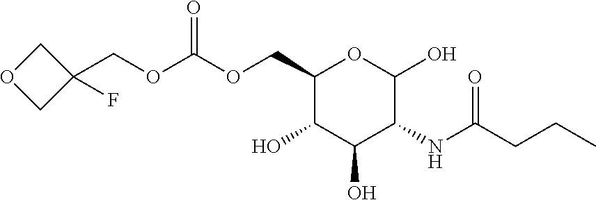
O(CC1C(O)C(O)C(NC(CCC)=O)C(O)O1)C(=O)OCC1(F)COC1
